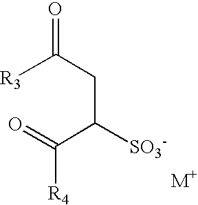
[R3]C(CC([SO3-])C(=O)[R4])=O
